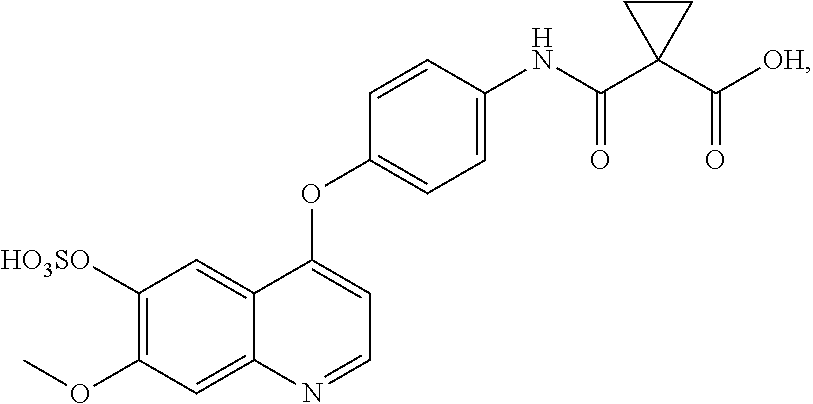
C1([HO3SO])=C(OC)C=C2C(=C1)C(OC1=CC=C(NC(C3(C([OH])=O)CC3)=O)C=C1)=CC=N2
